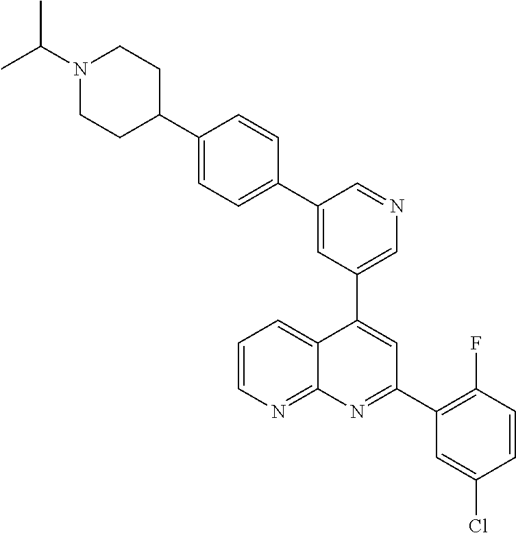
C1=C(C2=CC=C(C3CCN(C(C)C)CC3)C=C2)C=NC=C1C1=CC(C2=C(F)C=CC(Cl)=C2)=NC2=NC=CC=C12
